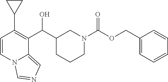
C1(C2=C(C(C3CCCN(C(OCC4=CC=CC=C4)=O)C3)O)C3=CN=CN3C=C2)CC1
